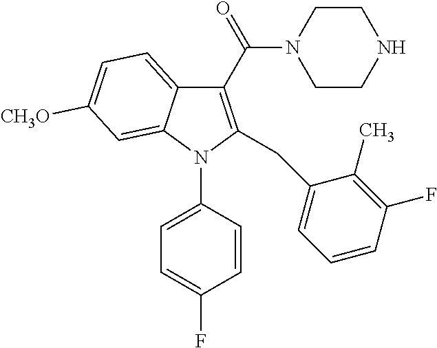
C1(C(=O)N2CCNCC2)=C(CC2=CC=CC(F)=C2C)N(C2=CC=C(F)C=C2)C2=CC([CH3O])=CC=C12
